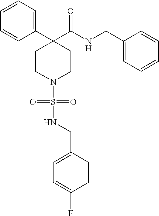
C1=CC=CC(C2(C(NCC3=CC=CC=C3)=O)CCN(S(NCC3=CC=C(F)C=C3)(=O)=O)CC2)=C1
